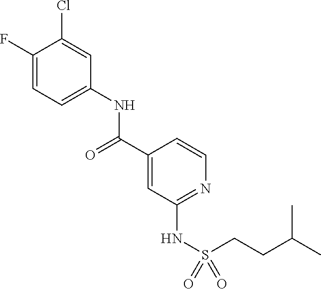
C1(F)=CC=C(NC(C2=CC(NS(=O)(=O)CCC(C)C)=NC=C2)=O)C=C1Cl
